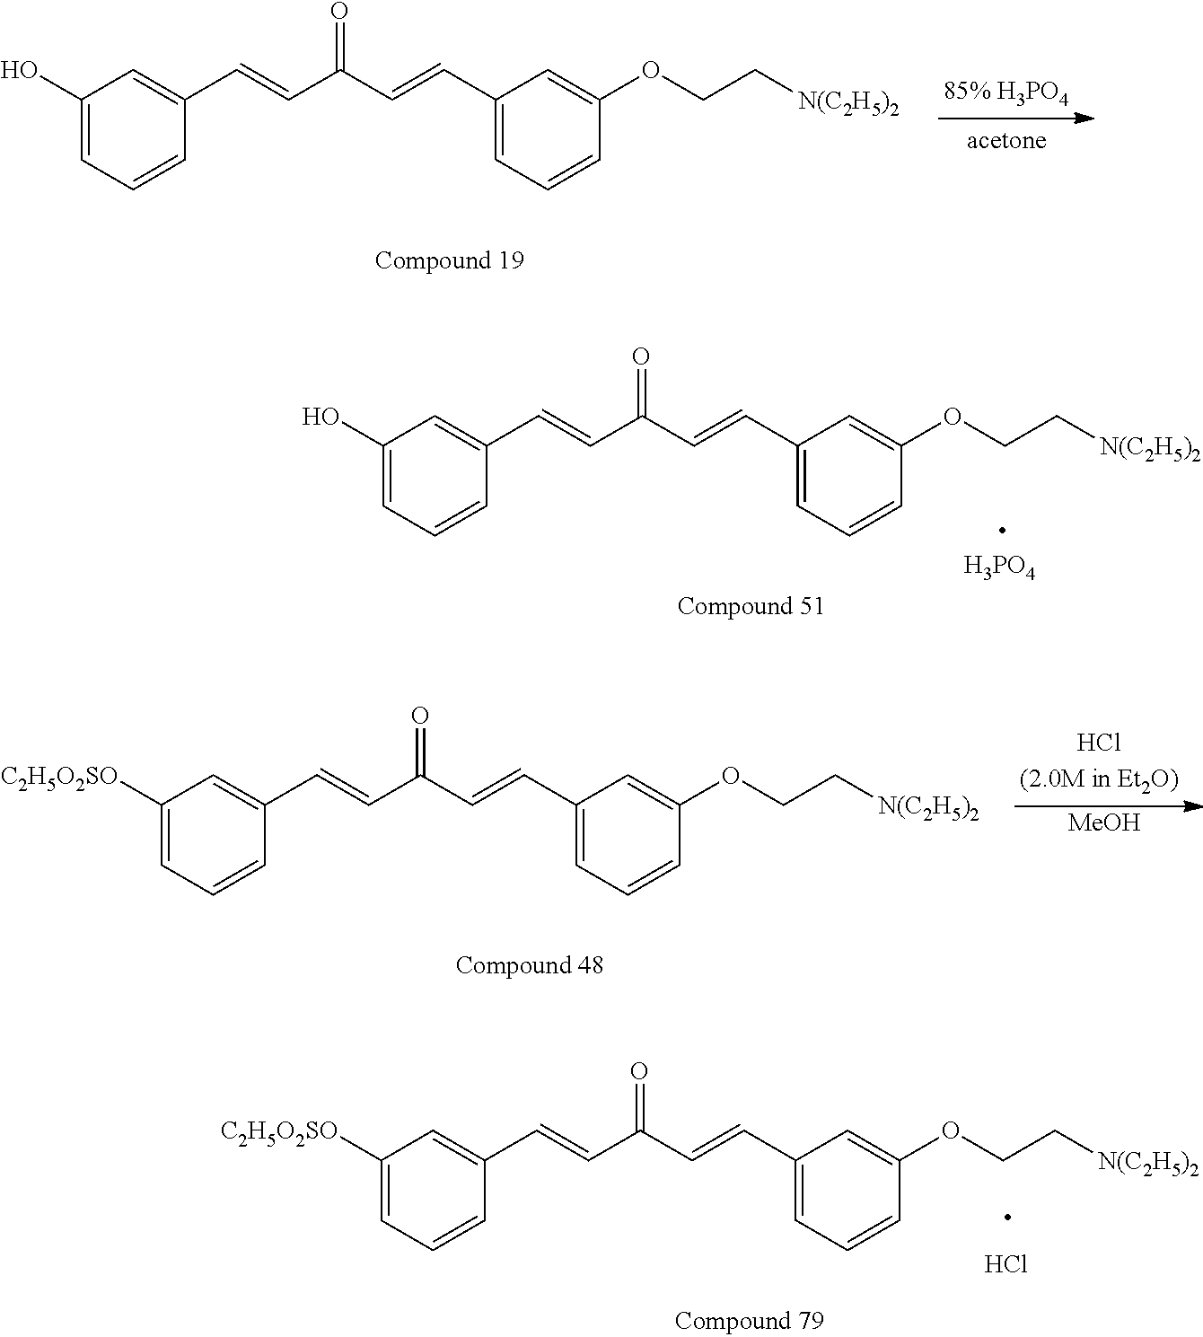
C1=CC(C=CC(C=CC2=CC=CC(OCC[N(C2H5)2])=C2)=O)=CC(O)=C1.C1=CC(C=CC(C=CC2=CC=CC(OCC[N(C2H5)2])=C2)=O)=CC(O)=C1.[H3PO4].C1=CC(C=CC(C=CC2=CC=CC(OCC[N(C2H5)2])=C2)=O)=CC([C2H5O2SO])=C1.[MeOH].C1=CC(C=CC(C=CC2=CC=CC(OCC[N(C2H5)2])=C2)=O)=CC([C2H5O2SO])=C1.Cl
